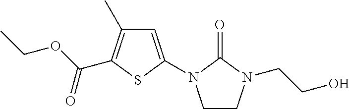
C1=C(N2CCN(CCO)C2=O)SC(C(=O)OCC)=C1C
